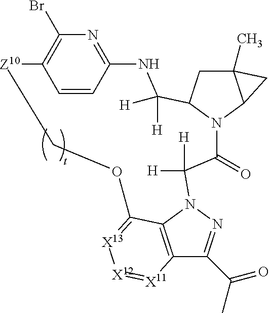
C12(C)CC3N(C1C2)C(=O)C([H])([H])N1N=C(C(C)=O)C2=C1C(=[X13][X12]=[X11]2)OC[Z10]C1=C(Br)N=C(NC3([H])[H])C=C1
